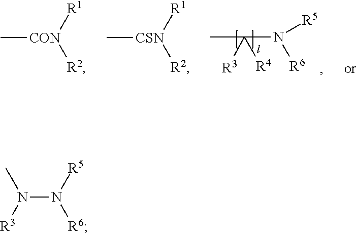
CC(N([R5])[R6])([R3])[R4].C[CON]([R1])[R2].C[CSN]([R1])[R2].CN([R3])N([R5])[R6]
